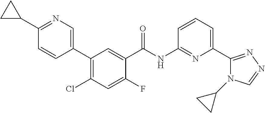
C1(C2=CN=C(C3CC3)C=C2)=C(Cl)C=C(F)C(C(NC2=NC(C3=NN=CN3C3CC3)=CC=C2)=O)=C1
